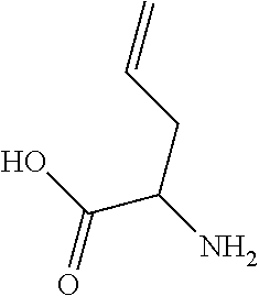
C(C(N)C(O)=O)C=C
